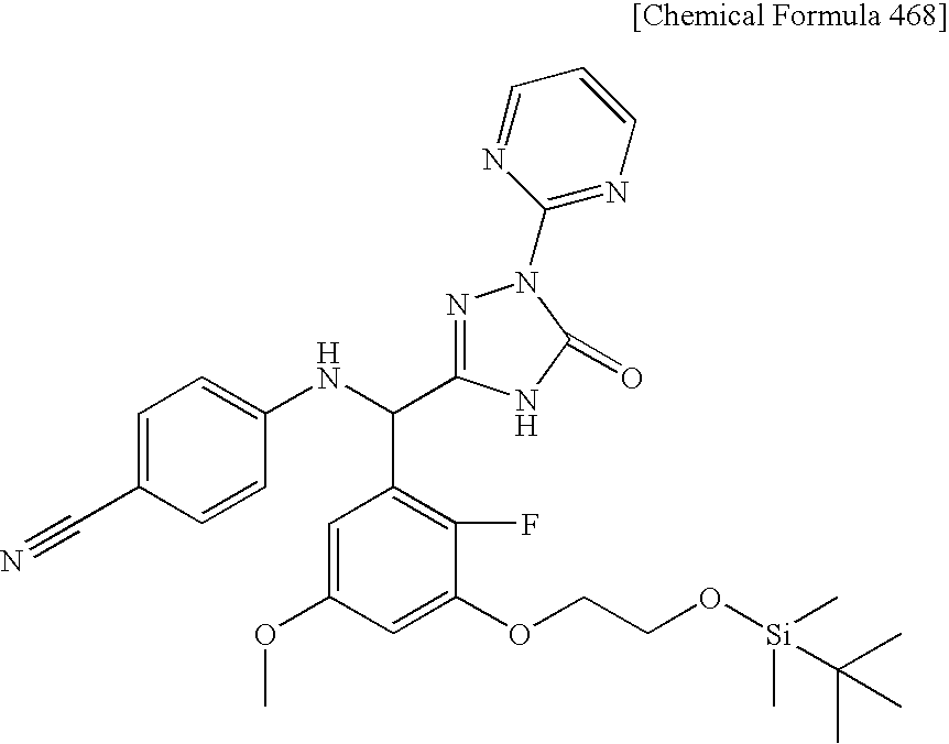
C1=C(C#N)C=CC(NC(C2=C(F)C(OCCO[Si](C)(C(C)(C)C)C)=CC(OC)=C2)C2=NN(C3=NC=CC=N3)C(=O)N2)=C1
